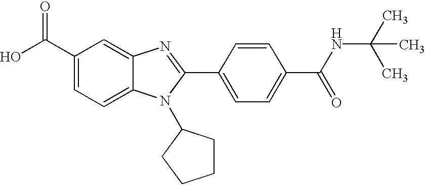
C1(C(O)=O)=CC=C2C(=C1)N=C(C1=CC=C(C(NC(C)(C)C)=O)C=C1)N2C1CCCC1
